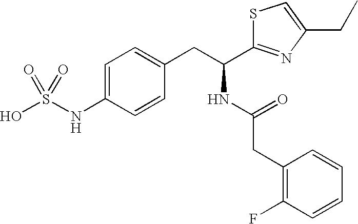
C1=C(NS(O)(=O)=O)C=CC(CC(NC(CC2=C(F)C=CC=C2)=O)C2=NC(CC)=CS2)=C1
